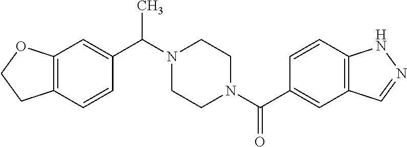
C12=C(C=CC(C(N3CCN(C(C4=CC5=C(C=C4)NN=C5)=O)CC3)C)=C1)CCO2
